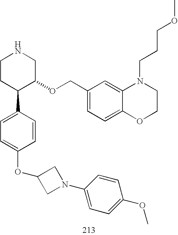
C1CC(C2=CC=C(OC3CN(C4=CC=C(OC)C=C4)C3)C=C2)C(OCC2=CC=C3C(=C2)N(CCCOC)CCO3)CN1
